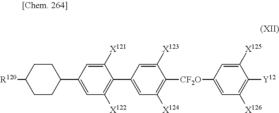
C1CC(C2=CC([X122])=C(C3=CC([X124])=C([CF2O]C4=CC([X126])=C([Y12])C([X125])=C4)C([X123])=C3)C([X121])=C2)CCC1[R120]
